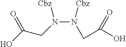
OC(=O)CN([Cbz])N([Cbz])CC(=O)O
